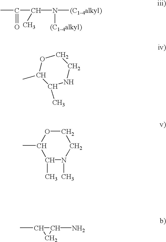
O1C(C)C(C)NCC1.O1C(C)C(C)N(C)CC1.CC(C(N([(C14alkyl)])[(C14alkyl)])C)=O.C1(C)C(N)C1
